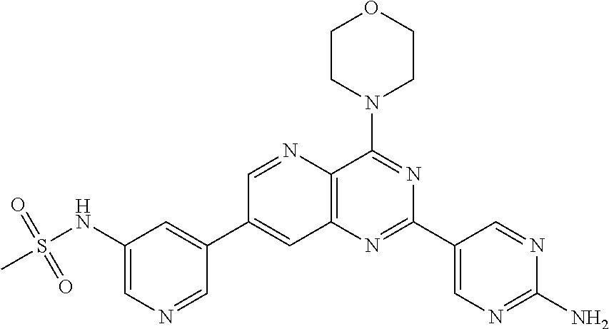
C1(NS(C)(=O)=O)=CN=CC(C2=CC3=C(N=C2)C(N2CCOCC2)=NC(C2=CN=C(N)N=C2)=N3)=C1
